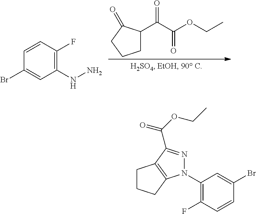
C1(NN)=C(F)C=CC(Br)=C1.C1C(C(C(OCC)=O)=O)C(=O)CC1.C1=CC(F)=C(N2N=C(C(OCC)=O)C3=C2CCC3)C=C1Br
